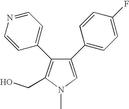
C1=NC=CC(C2=C(CO)N(C)C=C2C2=CC=C(F)C=C2)=C1
